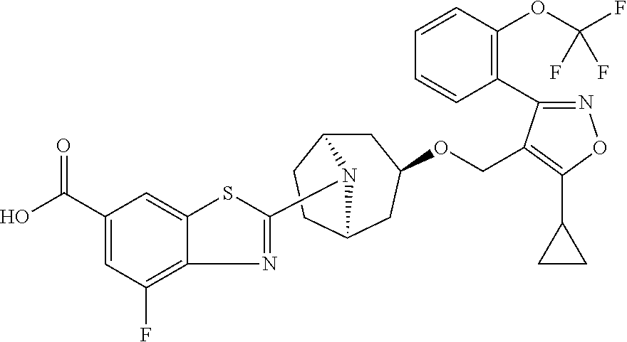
C1(C(O)=O)=CC(F)=C2C(=C1)SC(N1C3CC(OCC4=C(C5CC5)ON=C4C4=C(OC(F)(F)F)C=CC=C4)CC1CC3)=N2
